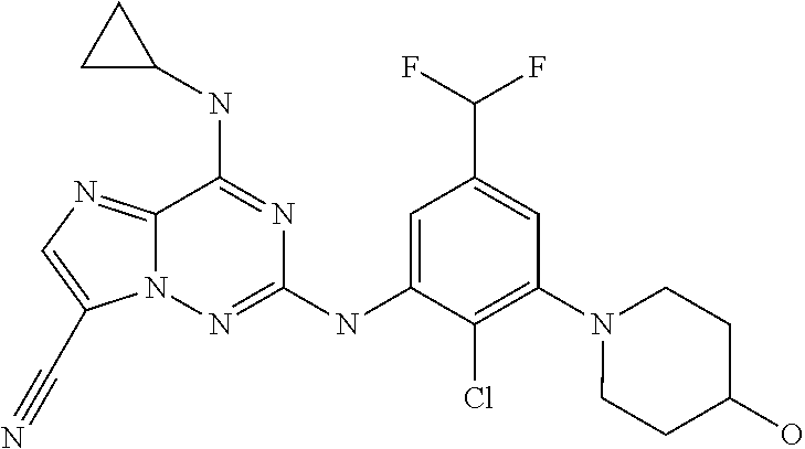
N12C(=NC=C1C#N)C(NC1CC1)=NC(NC1=CC(C(F)F)=CC(N3CCC(O)CC3)=C1Cl)=N2
